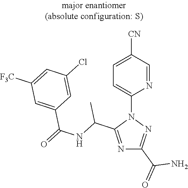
N1=C(C(NC(=O)C2=CC([F3C])=CC(Cl)=C2)C)N(C2=CC=C([CN])C=N2)N=C1C(=O)N
